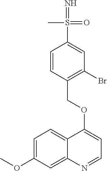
C1=C(OC)C=C2C(=C1)C(OCC1=C(Br)C=C(S(=N)(C)=O)C=C1)=CC=N2
